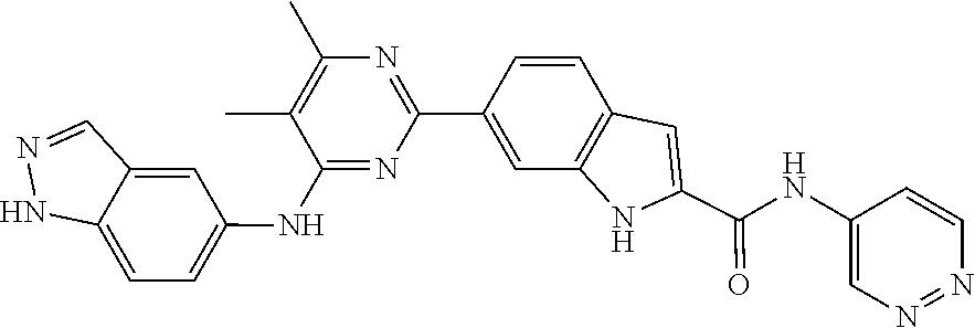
N1=NC=CC(NC(C2=CC3=C(C=C(C4=NC(C)=C(C)C(NC5=CC=C6C(=C5)C=NN6)=N4)C=C3)N2)=O)=C1
